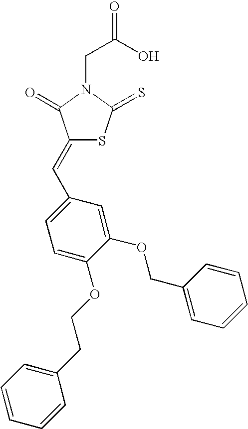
C(C(O)=O)N1C(=O)C(=CC2=CC=C(OCCC3=CC=CC=C3)C(OCC3=CC=CC=C3)=C2)SC1=S
